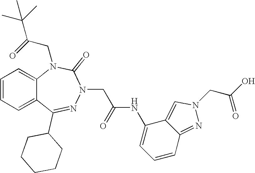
C1=CC=C2C(=C1)N(CC(C(C)(C)C)=O)C(=O)N(CC(NC1=CC=CC3=NN(CC(O)=O)C=C13)=O)N=C2C1CCCCC1
